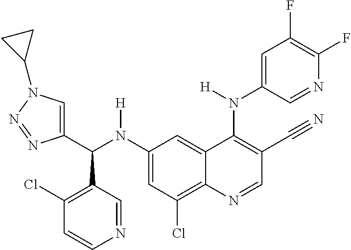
C1(N(C(C2=CN(C3CC3)N=N2)C2=C(Cl)C=CN=C2)[H])=CC(Cl)=C2C(=C1)C(N(C1=CC(F)=C(F)N=C1)[H])=C(C#N)C=N2
